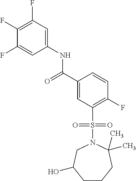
C(C1=CC(S(N2C(C)(C)CCCC(O)C2)(=O)=O)=C(F)C=C1)(=O)NC1=CC(F)=C(F)C(F)=C1
